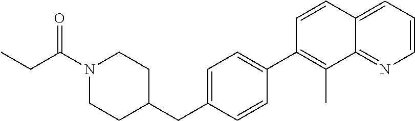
N1(C(CC)=O)CCC(CC2=CC=C(C3=C(C)C4=NC=CC=C4C=C3)C=C2)CC1
